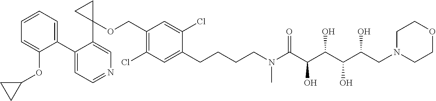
C1(C2=CC=CC=C2OC2CC2)=CC=NC=C1C1(OCC2=C(Cl)C=C(CCCCN(C(C(C(C(C(CN3CCOCC3)O)O)O)O)=O)C)C(Cl)=C2)CC1
